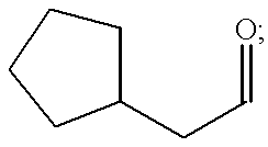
C1CCCC1CC=O
